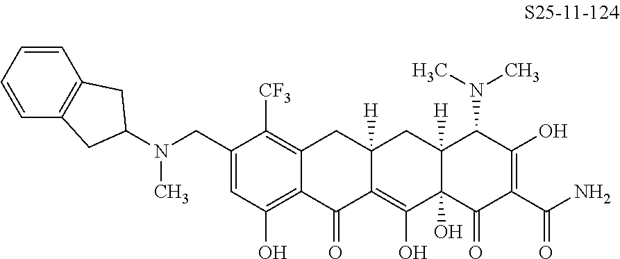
C1=C(CN(C)C2CC3=C(C=CC=C3)C2)C([CF3])=C2C(=C1O)C(=O)C1=C(O)C3(O)C([H])(CC1([H])C2)C(N(C)C)C(O)=C(C(N)=O)C3=O
